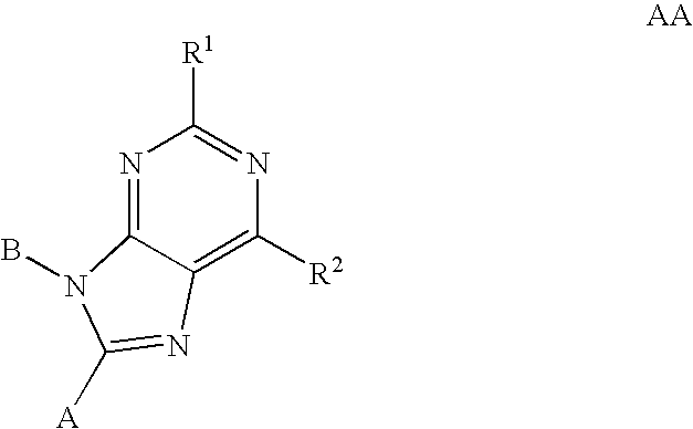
N1=C2C(=C([R2])N=C1[R1])N=C([A])N2B
